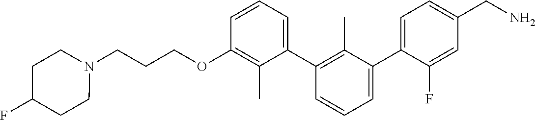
C1(OCCCN2CCC(F)CC2)=C(C)C(C2=C(C)C(C3=CC=C(CN)C=C3F)=CC=C2)=CC=C1
